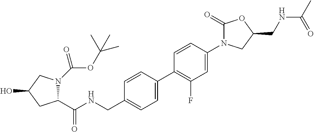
C1(C(NCC2=CC=C(C3=C(F)C=C(N4C(=O)OC(CNC(C)=O)C4)C=C3)C=C2)=O)N(C(=O)OC(C)(C)C)CC(O)C1
